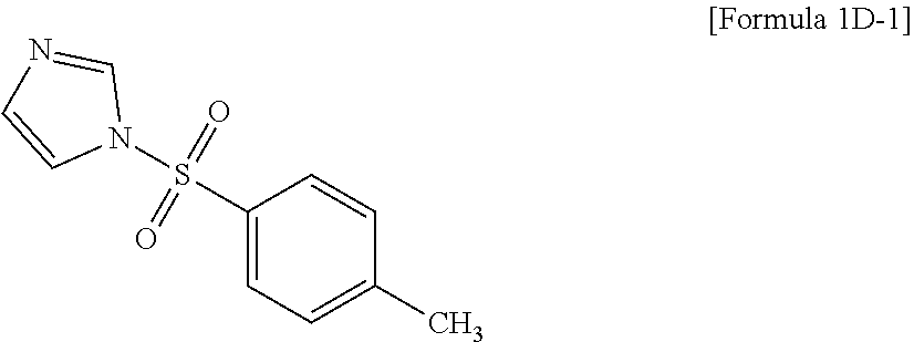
C1(S(N2C=NC=C2)(=O)=O)=CC=C(C)C=C1
